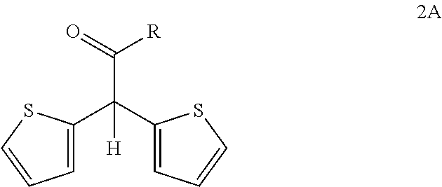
C1(C(C2=CC=CS2)([H])C(=O)[R])=CC=CS1
